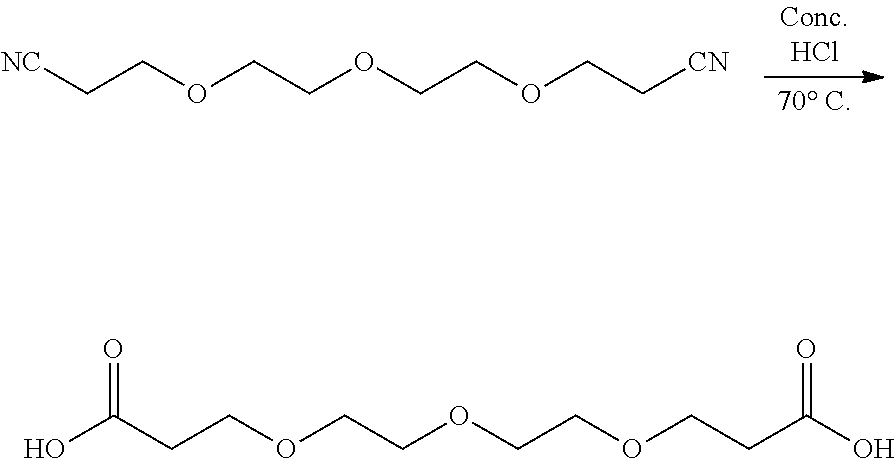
[NC]CCOCCOCCOCC[CN].OC(CCOCCOCCOCCC(O)=O)=O
